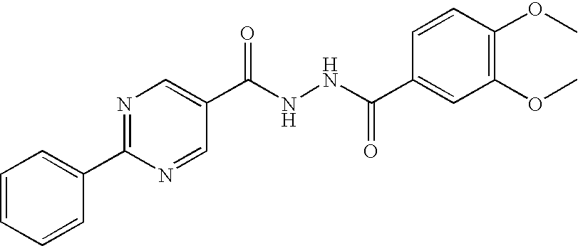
N1=C(C2=CC=CC=C2)N=CC(C(NNC(C2=CC(OC)=C(OC)C=C2)=O)=O)=C1
